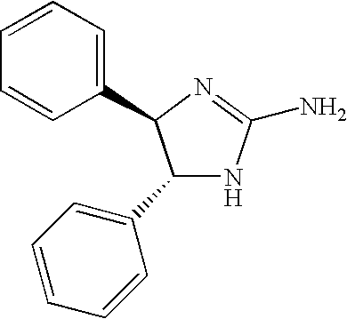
C1(C2=CC=CC=C2)NC(N)=NC1C1=CC=CC=C1
